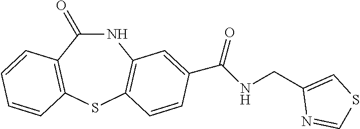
N1C(=O)C2=C(SC3=C1C=C(C(NCC1=CSC=N1)=O)C=C3)C=CC=C2
